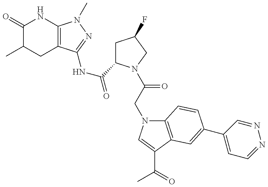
C1(=O)C(C)CC2=C(N1)N(C)N=C2NC(=O)C1CC(F)CN1C(=O)CN1C2=C(C(C(C)=O)=C1)C=C(C1=CC=NN=C1)C=C2
